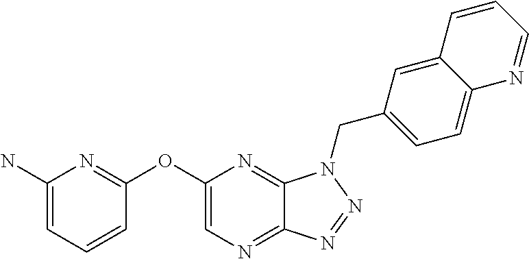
C1(OC2=NC(N)=CC=C2)=CN=C2C(=N1)N(CC1=CC=C3C(=C1)C=CC=N3)N=N2
